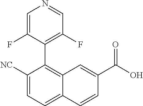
C1([NC])=CC=C2C(=C1C1=C(F)C=NC=C1F)C=C(C(O)=O)C=C2
